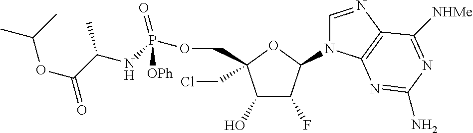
C1(O)C(F)C(N2C=NC3=C2N=C(N)N=C3[NHMe])OC1(CCl)COP(NC(C(OC(C)C)=O)C)(=O)[OPh]
